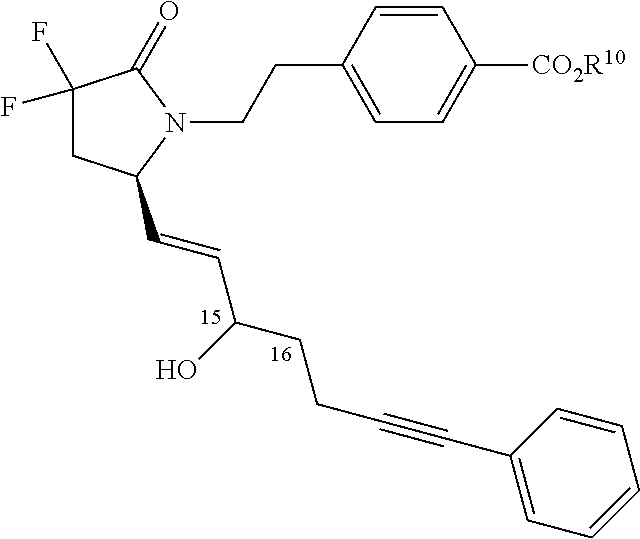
C1=CC(CCN2C(=O)C(F)(F)CC2C=CC(CCC#CC2=CC=CC=C2)O)=CC=C1[CO2R10]
